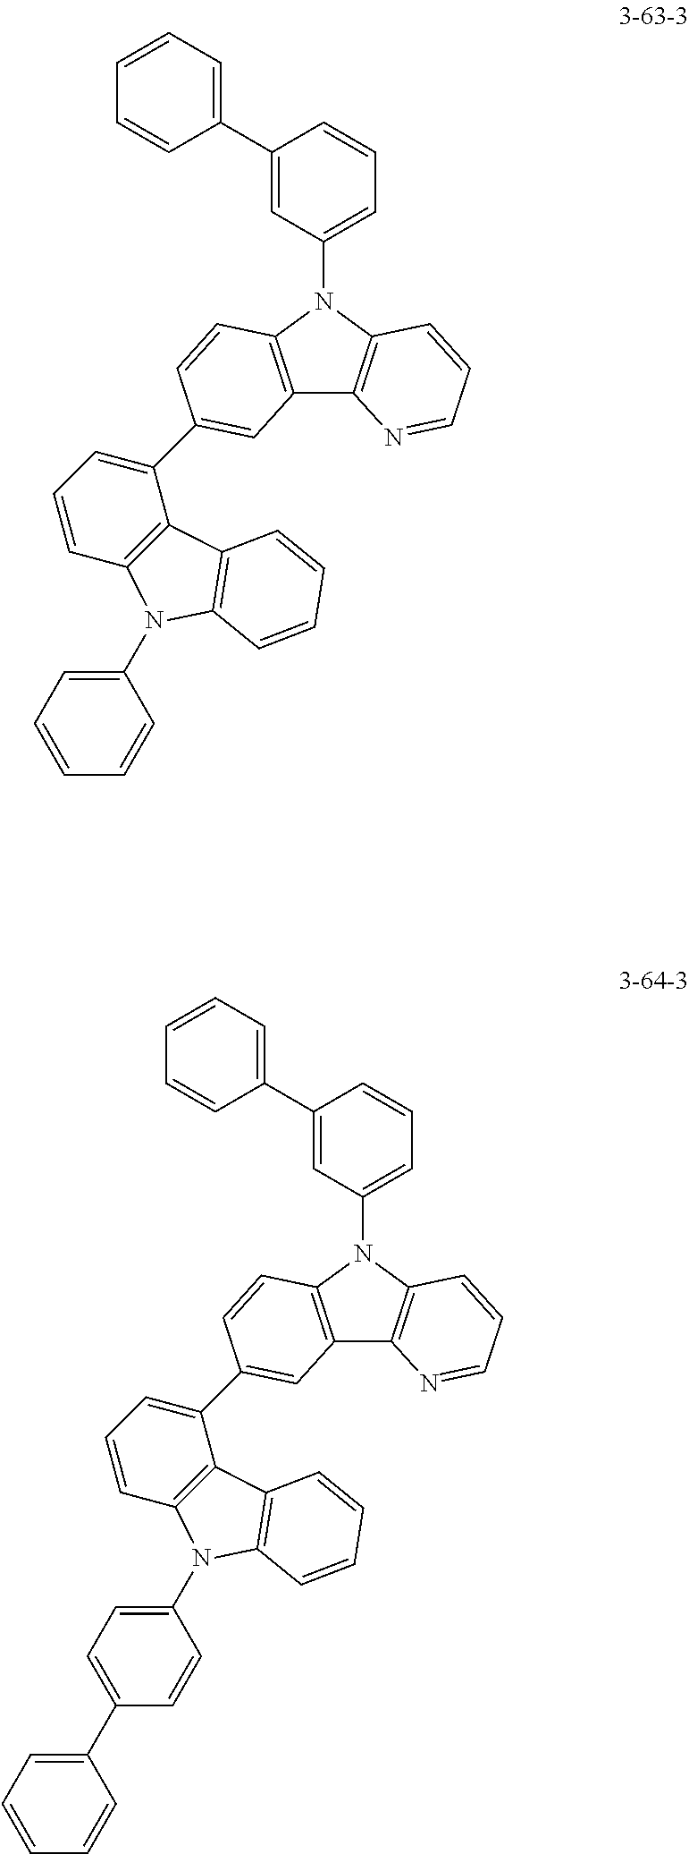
C12=C(N(C3=CC=CC(C4=CC=CC=C4)=C3)C3=C1N=CC=C3)C=CC(C1=CC=CC3=C1C1=C(C=CC=C1)N3C1=CC=CC=C1)=C2.C12=C(N(C3=CC=CC(C4=CC=CC=C4)=C3)C3=C1N=CC=C3)C=CC(C1=CC=CC3=C1C1=C(C=CC=C1)N3C1=CC=C(C3=CC=CC=C3)C=C1)=C2
